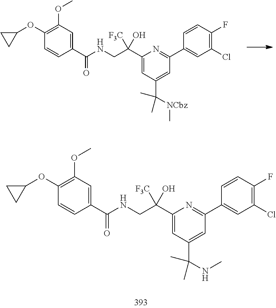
C1(C(CNC(C2=CC(OC)=C(OC3CC3)C=C2)=O)(O)[F3C])=CC(C(C)(C)NC)=CC(C2=CC(Cl)=C(F)C=C2)=N1.C1(C(CNC(C2=CC(OC)=C(OC3CC3)C=C2)=O)(O)[F3C])=CC(C(C)(C)[NCbz]C)=CC(C2=CC(Cl)=C(F)C=C2)=N1
